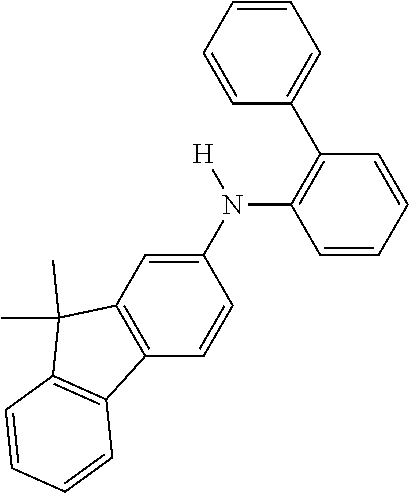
C1=CC=C(C2=C(N([H])C3=CC4=C(C=C3)C3=C(C4(C)C)C=CC=C3)C=CC=C2)C=C1
